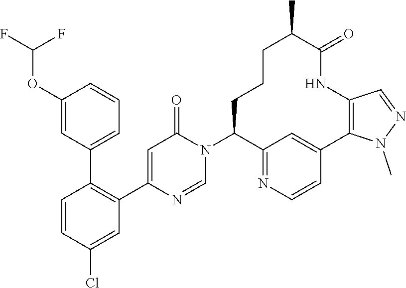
C1=CC(Cl)=CC(C2=CC(=O)N(C3C4=NC=CC(=C4)C4=C(NC(=O)C(C)CCC3)C=NN4C)C=N2)=C1C1=CC=CC(OC(F)F)=C1
